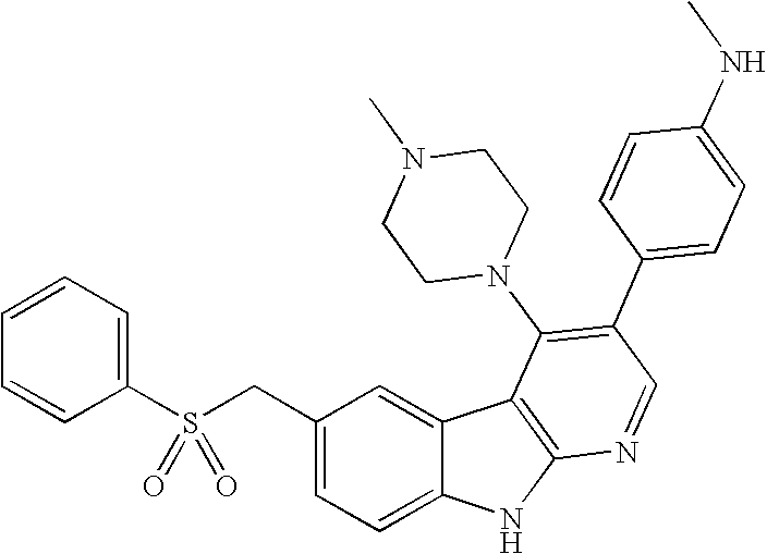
C1=CC=C(S(CC2=CC=C3C(=C2)C2=C(N3)N=CC(C3=CC=C(NC)C=C3)=C2N2CCN(C)CC2)(=O)=O)C=C1
